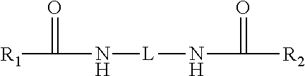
[R1]C(N[L]NC([R2])=O)=O
